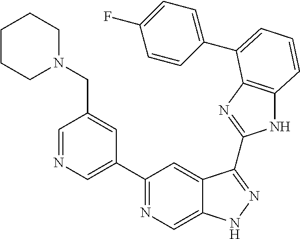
C1=NC=C(C2=NC=C3C(=C2)C(C2=NC4=C(N2)C=CC=C4C2=CC=C(F)C=C2)=NN3)C=C1CN1CCCCC1
